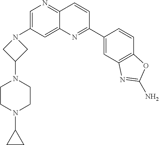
C1=C(N2CC(N3CCN(C4CC4)CC3)C2)C=C2C(=N1)C=CC(C1=CC3=C(C=C1)OC(N)=N3)=N2
